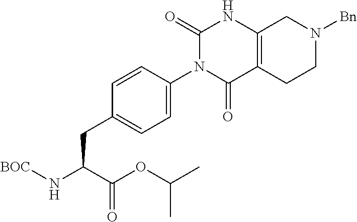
N1(C2=CC=C(CC(C(OC(C)C)=O)N[BOC])C=C2)C(=O)C2=C(NC1=O)CN([Bn])CC2
